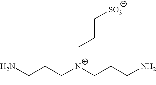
C(C[N+](CCCN)(C)CCC[SO3])CN
